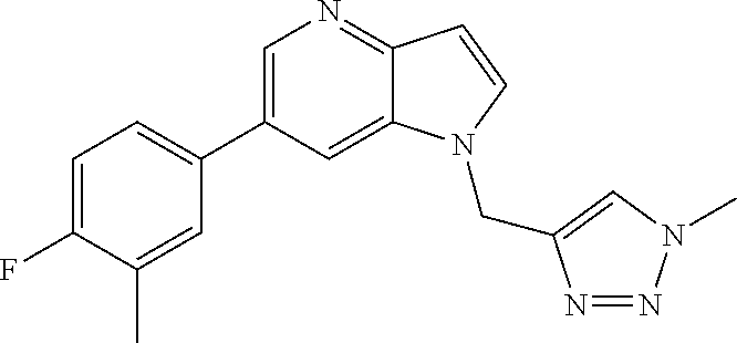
C1(C2=CN=C3C(=C2)N(CC2=CN(C)N=N2)C=C3)=CC=C(F)C(C)=C1
